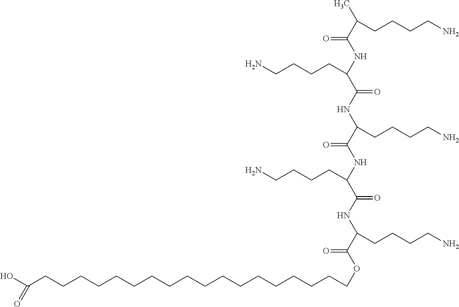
C(COC(C(NC(C(NC(C(NC(C(NC(C(C)CCCCN)=O)CCCCN)=O)CCCCN)=O)CCCCN)=O)CCCCN)=O)CCCCCCCCCCCCCCCCC(=O)O
